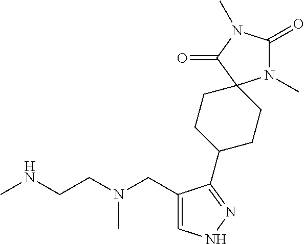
CNCCN(CC1=CNN=C1C1CCC2(CC1)N(C)C(=O)N(C)C2=O)C
